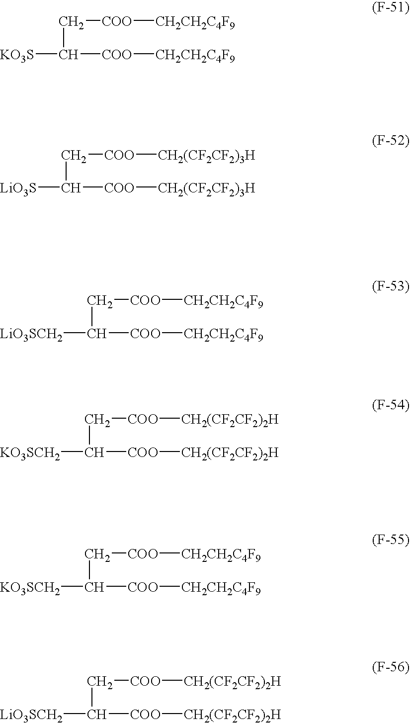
[KO3S]C(C[COO][CH2CH2C4F9])[COO][CH2CH2C4F9].[LiO3S]C(C[COO][CH2(CF2CF2)3H])[COO][CH2(CF2CF2)3H].[LiO3SCH2]C(C[COO][CH2CH2C4F9])[COO][CH2CH2C4F9].[KO3SCH2]C(C[COO][CH2CH2C4F9])[COO][CH2CH2C4F9].[LiO3SCH2]C(C[COO][CH2(CF2CF2)2H])[COO][CH2(CF2CF2)2H].[KO3SCH2]C(C[COO][CH2(CF2CF2)2H])[COO][CH2(CF2CF2)2H]
